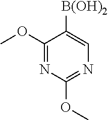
C1(OC)=NC(OC)=NC=C1[B(OH)2]
